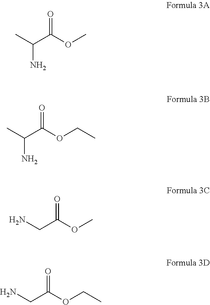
CC(C(OC)=O)N.CC(C(OCC)=O)N.NCC(OC)=O.NCC(OCC)=O
